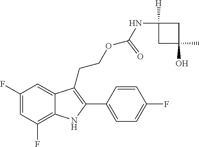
C1(C2=C(CCOC(NC3([H])CC(C)(O)C3)=O)C3=CC(F)=CC(F)=C3N2)=CC=C(F)C=C1
